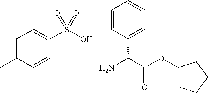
C(C1=CC=CC=C1)(N)C(OC1CCCC1)=O.C1(C)=CC=C(S(O)(=O)=O)C=C1
